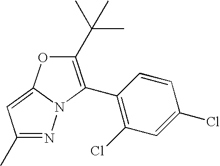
N1=C(C)C=C2N1C(C1=C(Cl)C=C(Cl)C=C1)=C(C(C)(C)C)O2
